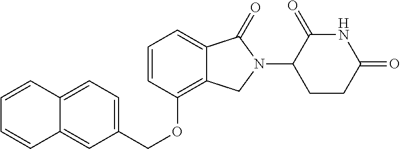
C1=CC(OCC2=CC=C3C(=C2)C=CC=C3)=C2C(=C1)C(=O)N(C1CCC(=O)NC1=O)C2
